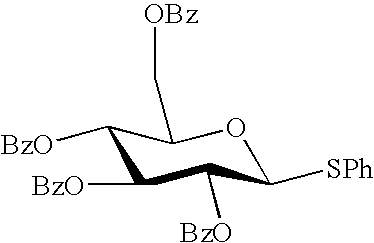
[BzO]C1C(C[OBz])OC([SPh])C([BzO])C1[BzO]
